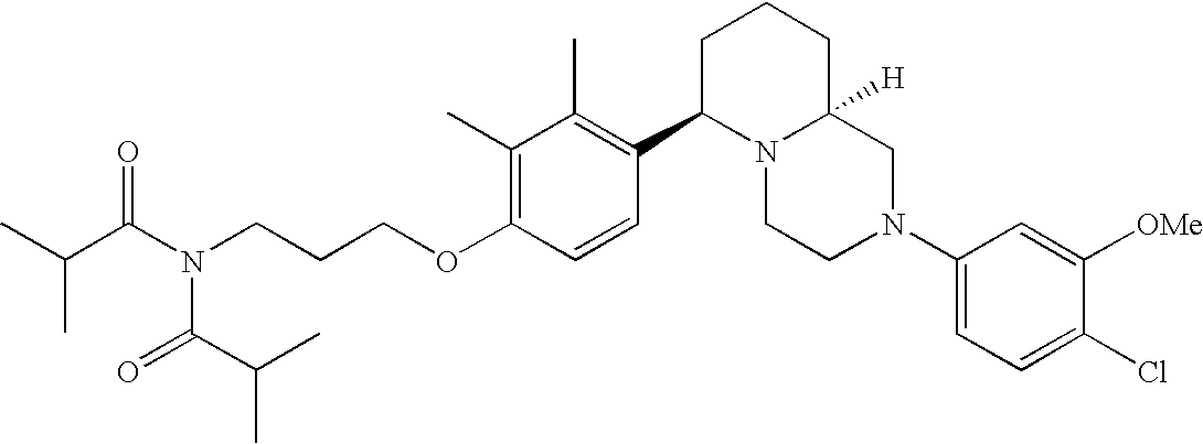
C1(C)=C(OCCCN(C(C(C)C)=O)C(C(C)C)=O)C=CC(C2N3C([H])(CCC2)CN(C2=CC=C(Cl)C([OMe])=C2)CC3)=C1C
